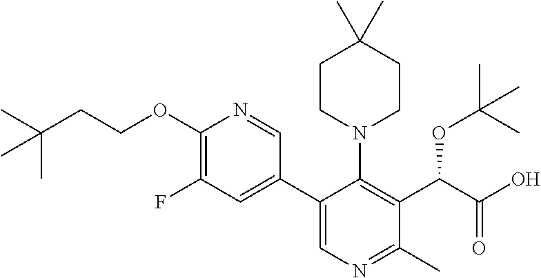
O(C1=C(F)C=C(C2=CN=C(C)C(C(C(=O)O)OC(C)(C)C)=C2N2CCC(C)(C)CC2)C=N1)CCC(C)(C)C
